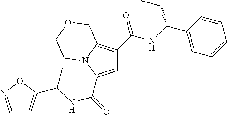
C1=C(C(=O)NC(C2=CC=NO2)C)N2C(=C1C(NC(C1=CC=CC=C1)CC)=O)COCC2
